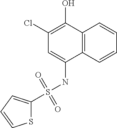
C12=C(C=CC=C1)C(NS(=O)(=O)C1=CC=CS1)=CC(Cl)=C2O
